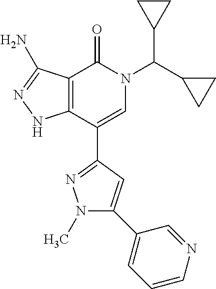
C12=C(C(C3=NN(C)C(C4=CC=CN=C4)=C3)=CN(C(C3CC3)C3CC3)C1=O)NN=C2N
